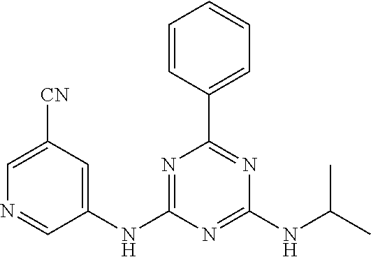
C1=CC(C2=NC(NC(C)C)=NC(NC3=CC([CN])=CN=C3)=N2)=CC=C1
